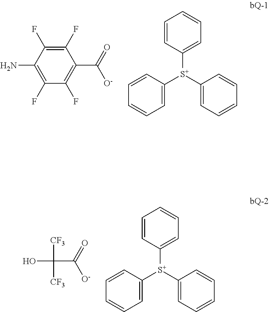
C1(F)=C(F)C(N)=C(F)C(F)=C1C([O-])=O.C1([S+](C2=CC=CC=C2)C2=CC=CC=C2)=CC=CC=C1.C(C([O-])=O)(O)([CF3])[CF3].C1([S+](C2=CC=CC=C2)C2=CC=CC=C2)=CC=CC=C1
